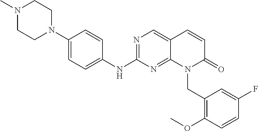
C1(N2CCN(C)CC2)=CC=C(NC2=NC=C3C(=N2)N(CC2=C(OC)C=CC(F)=C2)C(=O)C=C3)C=C1
